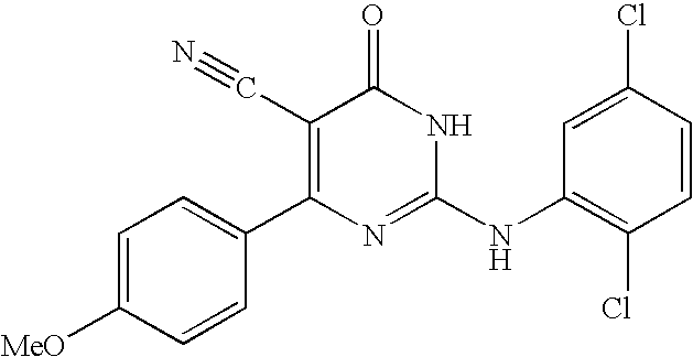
C1=CC(C2=C(C#N)C(=O)NC(NC3=C(Cl)C=CC(Cl)=C3)=N2)=CC=C1[MeO]
